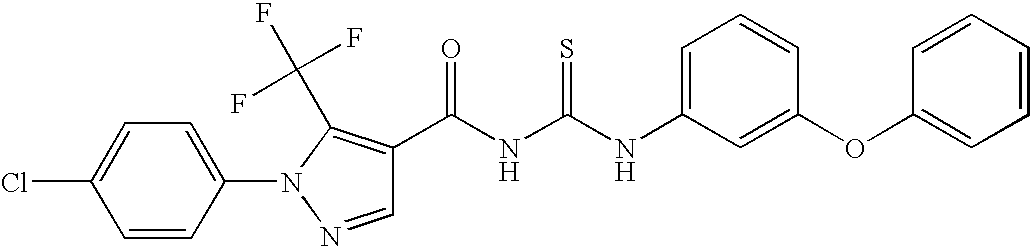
C(NC(NC1=CC=CC(OC2=CC=CC=C2)=C1)=S)(=O)C1=C(C(F)(F)F)N(C2=CC=C(Cl)C=C2)N=C1
